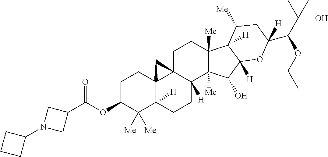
O(C1C([Me])([Me])C2([H])C3(CC1)C1(C([H])(CC2)C2([Me])C([Me])(CC1)C1([H])C([H])(C2O)OC(C(C(C)(O)C)OCC)([H])CC1[Me])C3)C(C1CN(C2CCC2)C1)=O
